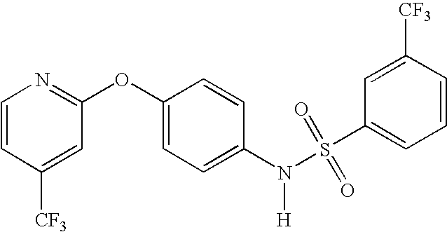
C1=CN=C(OC2=CC=C(N([H])S(C3=CC=CC([CF3])=C3)(=O)=O)C=C2)C=C1[CF3]
